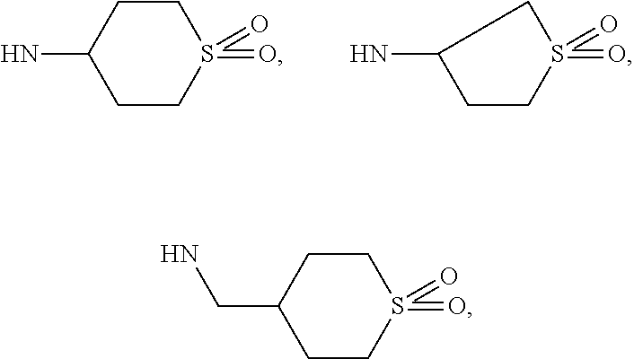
C1CS(=O)(=O)CCC1N.C1CS(=O)(=O)CC1N.C1CS(=O)(=O)CCC1CN
